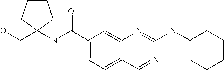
OCC1(NC(C2=CC=C3C(=C2)N=C(NC2CCCCC2)N=C3)=O)CCCC1
